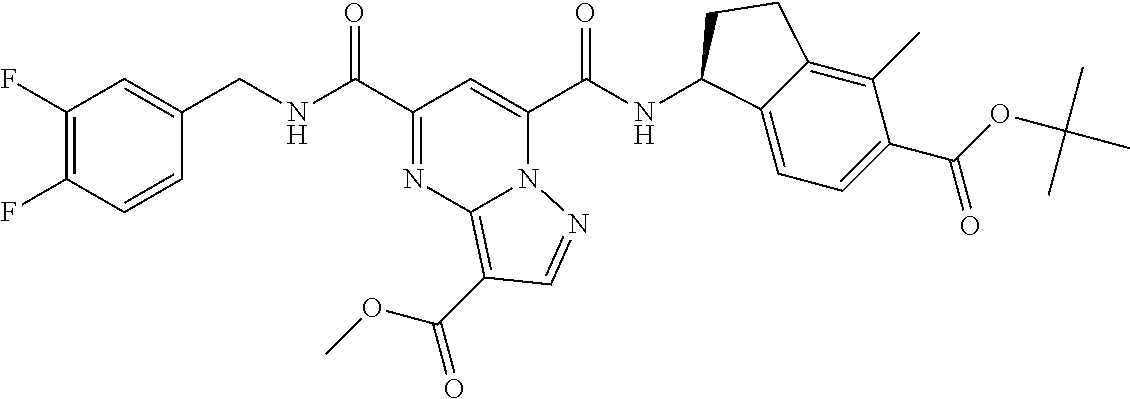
C1(F)=C(F)C=CC(CNC(C2=NC3=C(C(OC)=O)C=NN3C(C(NC3C4=CC=C(C(=O)OC(C)(C)C)C(C)=C4CC3)=O)=C2)=O)=C1
